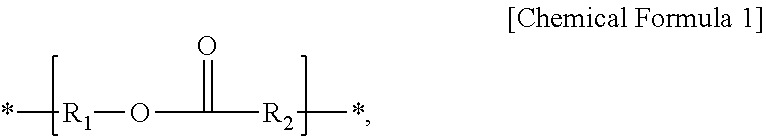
*[R1]OC(=O)[R2]*
